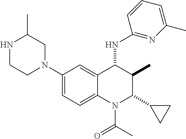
C1(N2CC(C)NCC2)=CC=C2C(=C1)C(NC1=NC(C)=CC=C1)C(C)C(C1CC1)N2C(=O)C
